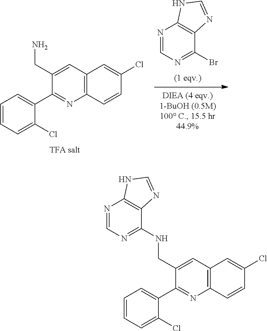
N1=CN=C(Br)C2=C1NC=N2.C1=CC=C(Cl)C(C2=NC3=C(C=C2CN)C=C(Cl)C=C3)=C1.C1=CC=C(Cl)C(C2=NC3=C(C=C2CNC2=NC=NC4=C2N=CN4)C=C(Cl)C=C3)=C1
